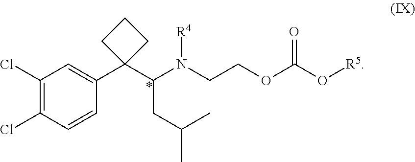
C1=CC(Cl)=C(Cl)C=C1C1(C(N(CCOC(O[R5])=O)[R4])CC(C)C)CCC1
